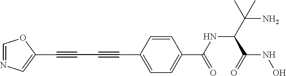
C1=NC=C(C#CC#CC2=CC=C(C(NC(C(N)(C)C)C(=O)NO)=O)C=C2)O1
